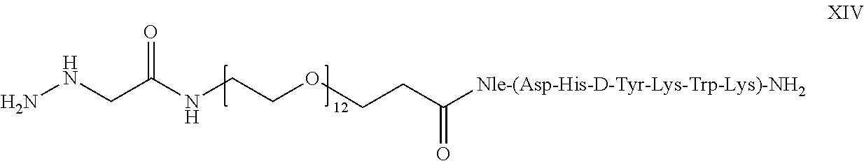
O=C(NCCOCCC([Nle-(Asp-His-D-Tyr-Lys-Trp-Lys)-NH2])=O)CNN
